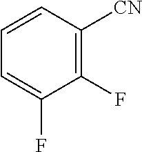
C1=CC=C(F)C(F)=C1[CN]
